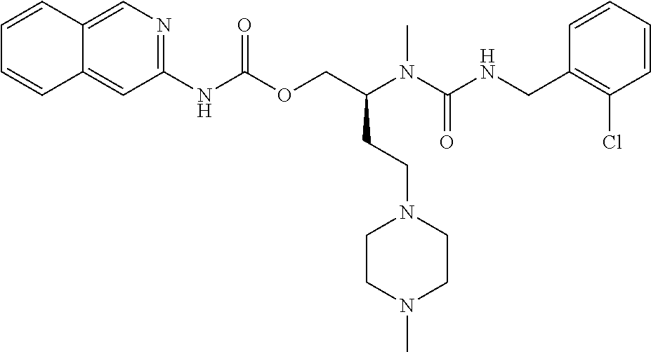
C1=CC(CNC(N(C(COC(NC2=NC=C3C(=C2)C=CC=C3)=O)CCN2CCN(C)CC2)C)=O)=C(Cl)C=C1
